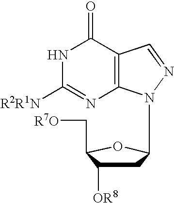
C12=C(C(=O)NC([R2R1N])=N1)C=NN2C1CC([OR8])C(C[R7O])O1
